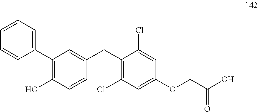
C1=C(C2=C(O)C=CC(CC3=C(Cl)C=C(OCC(O)=O)C=C3Cl)=C2)C=CC=C1
